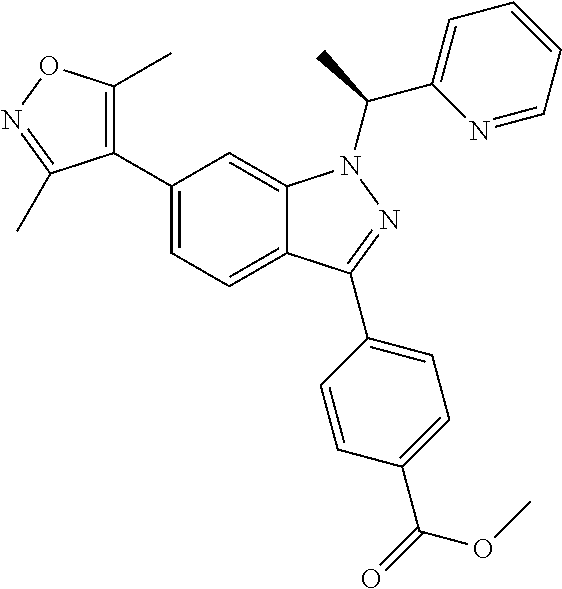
C12=CC=C(C3=C(C)ON=C3C)C=C1N(C(C1=CC=CC=N1)C)N=C2C1=CC=C(C(=O)OC)C=C1
